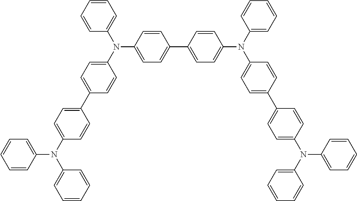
C1=CC=CC(N(C2=CC=CC=C2)C2=CC=C(C3=CC=C(N(C4=CC=C(C5=CC=C(N(C6=CC=C(C7=CC=C(N(C8=CC=CC=C8)C8=CC=CC=C8)C=C7)C=C6)C6=CC=CC=C6)C=C5)C=C4)C4=CC=CC=C4)C=C3)C=C2)=C1
